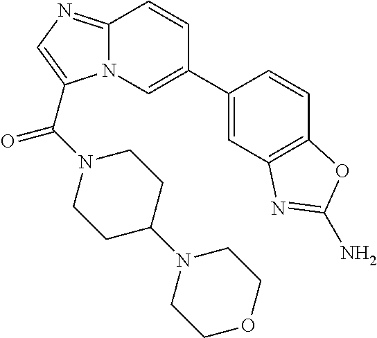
C12=NC=C(C(N3CCC(N4CCOCC4)CC3)=O)N1C=C(C1=CC3=C(C=C1)OC(N)=N3)C=C2
